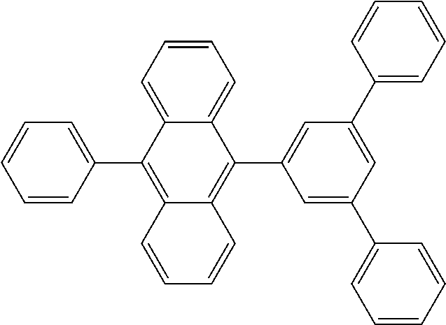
C1=CC=CC(C2=C3C(=C(C4=CC(C5=CC=CC=C5)=CC(C5=CC=CC=C5)=C4)C4=CC=CC=C24)C=CC=C3)=C1
